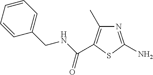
N1=C(N)SC(C(NCC2=CC=CC=C2)=O)=C1C
